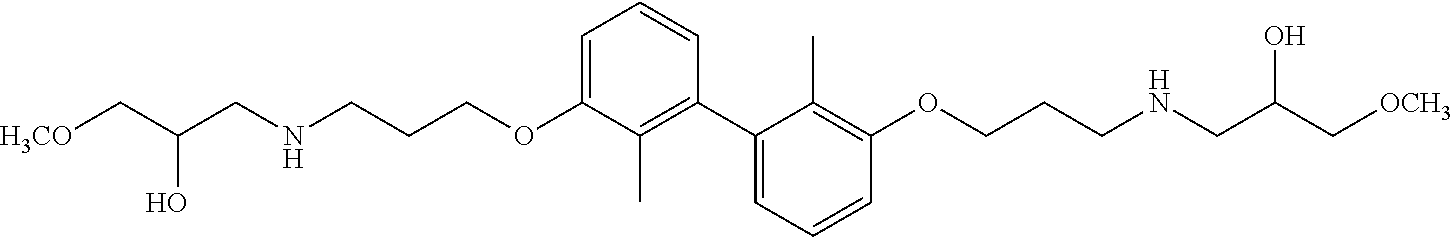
C1=C(OCCCNCC(C[H3CO])O)C(C)=C(C2=CC=CC(OCCCNCC(C[OCH3])O)=C2C)C=C1
